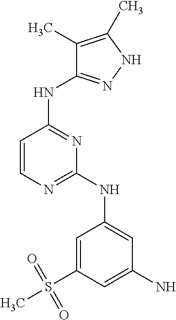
C1=CN=C(NC2=CC(N)=CC(S(C)(=O)=O)=C2)N=C1NC1=NNC(C)=C1C
